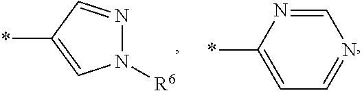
*C1=CN([R6])N=C1.*C1=CC=NC=N1
